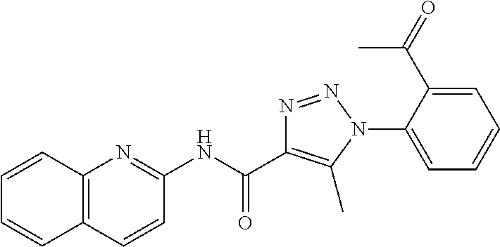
N(C(=O)C1=C(C)N(C2=CC=CC=C2C(C)=O)N=N1)C1=NC2=C(C=C1)C=CC=C2
